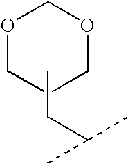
O1COCCC1.CCC(C)C
